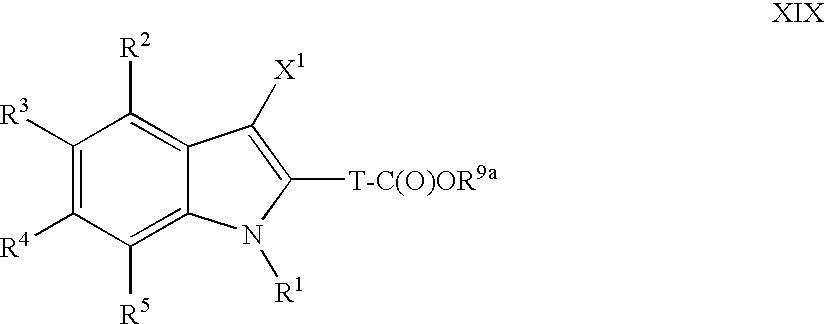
C1([R3])=C([R4])C([R5])=C2C(=C1[R2])C([X1])=C([T-C(O)OR9a])N2[R1]
